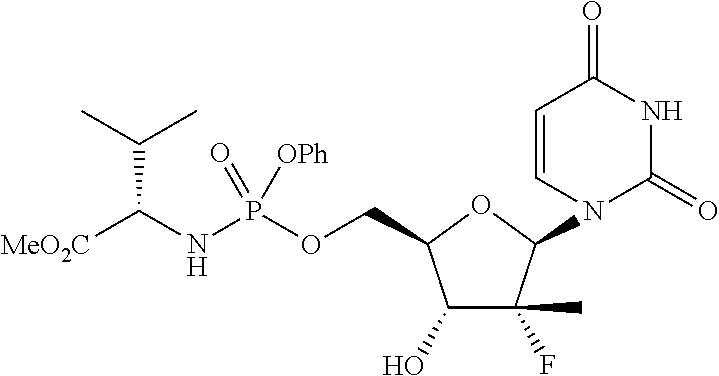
C1(O)C(F)(C)C(N2C=CC(=O)NC2=O)OC1COP(NC([MeO2C])C(C)C)(=O)[OPh]
